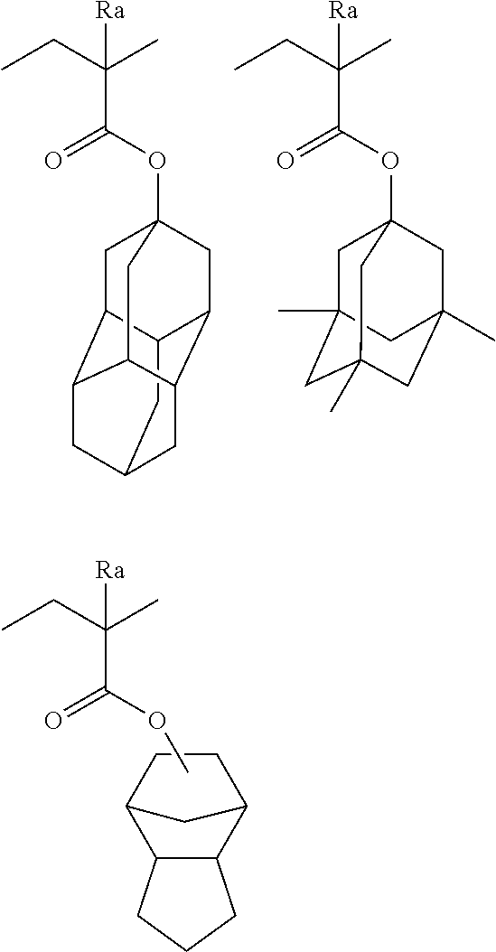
C12CC3CC4C1CC1(OC(C(CC)(C)[Ra])=O)CC2C(C4C1)C3.C1C2(C)CC3(OC(C(CC)(C)[Ra])=O)CC1(C)CC(C)(C2)C3.C12C(C3CCC1C3)CCC2.CCC(C)(C(=O)OC)[Ra]
